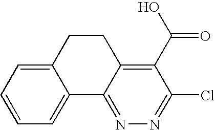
C1=CC=C2C(=C1)C1=NN=C(Cl)C(C(=O)O)=C1CC2
